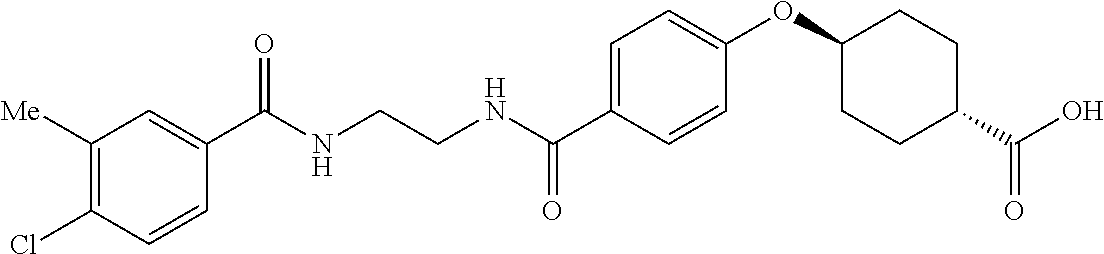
C1(C(NCCNC(C2=CC=C(OC3CCC(C(O)=O)CC3)C=C2)=O)=O)=CC([Me])=C(Cl)C=C1
